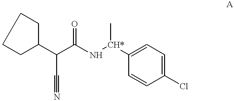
C(C(C1CCCC1)C(N[CH*](C1=CC=C(Cl)C=C1)C)=O)#N
